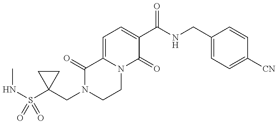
C1(CN2CCN3C(=CC=C(C(NCC4=CC=C([CN])C=C4)=O)C3=O)C2=O)(S(NC)(=O)=O)CC1
